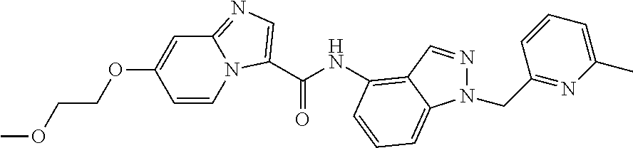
C1=CN2C(=NC=C2C(NC2=C3C=NN(CC4=NC(C)=CC=C4)C3=CC=C2)=O)C=C1OCCOC
